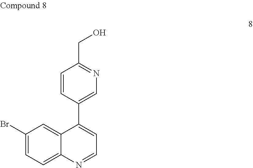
C1(Br)=CC=C2C(=C1)C(C1=CN=C(CO)C=C1)=CC=N2
